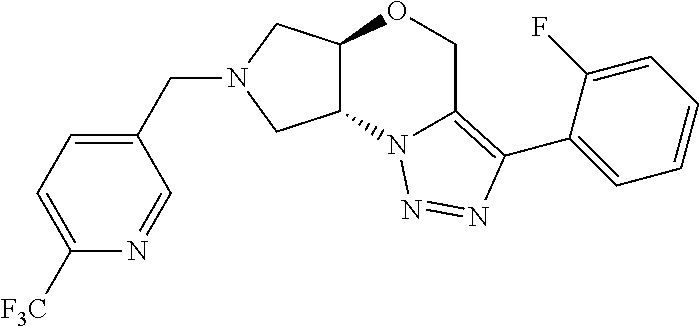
C1=C([F3C])N=CC(CN2CC3C(C2)OCC2=C(C4=CC=CC=C4F)N=NN32)=C1
